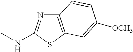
C12=C(SC(NC)=N1)C=C([OCH3])C=C2
